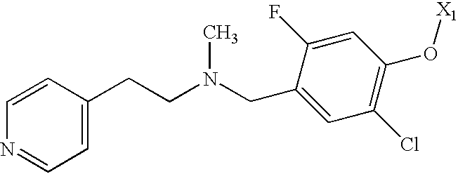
C(C1=CC(Cl)=C(O[X1])C=C1F)N(CCC1=CC=NC=C1)C
